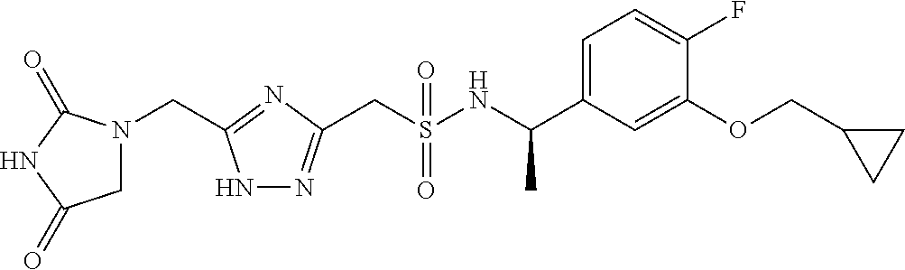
C(S(NC(C1=CC=C(F)C(OCC2CC2)=C1)C)(=O)=O)C1=NNC(CN2CC(=O)NC2=O)=N1
